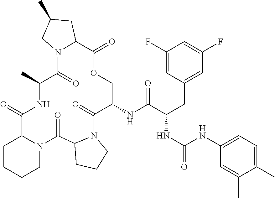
C1(NC(C(CC2=CC(F)=CC(F)=C2)NC(=O)NC2=CC=C(C)C(C)=C2)=O)C(=O)N2C(C(=O)N3C(C(=O)NC(C)C(=O)N4C(C(=O)OC1)CC(C)C4)CCCC3)CCC2
